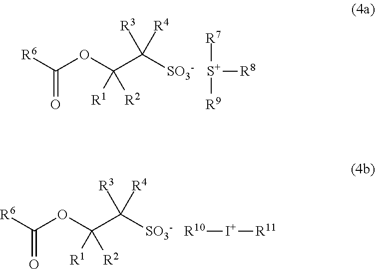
[R6]C(OC(C([SO3-])([R4])[R3])([R1])[R2])=O.[S+]([R8])([R7])[R9].[R6]C(OC(C([SO3-])([R4])[R3])([R1])[R2])=O.[R10][I+][R11]
